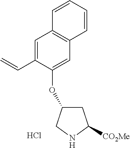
C1=C(C=C)C(OC2CC([CO2Me])NC2)=CC2=C1C=CC=C2.Cl
